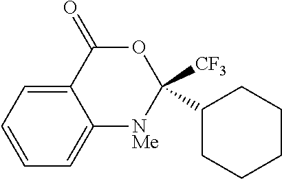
O1C(=O)C2=CC=CC=C2[NMe]C1(C1CCCCC1)[CF3]
